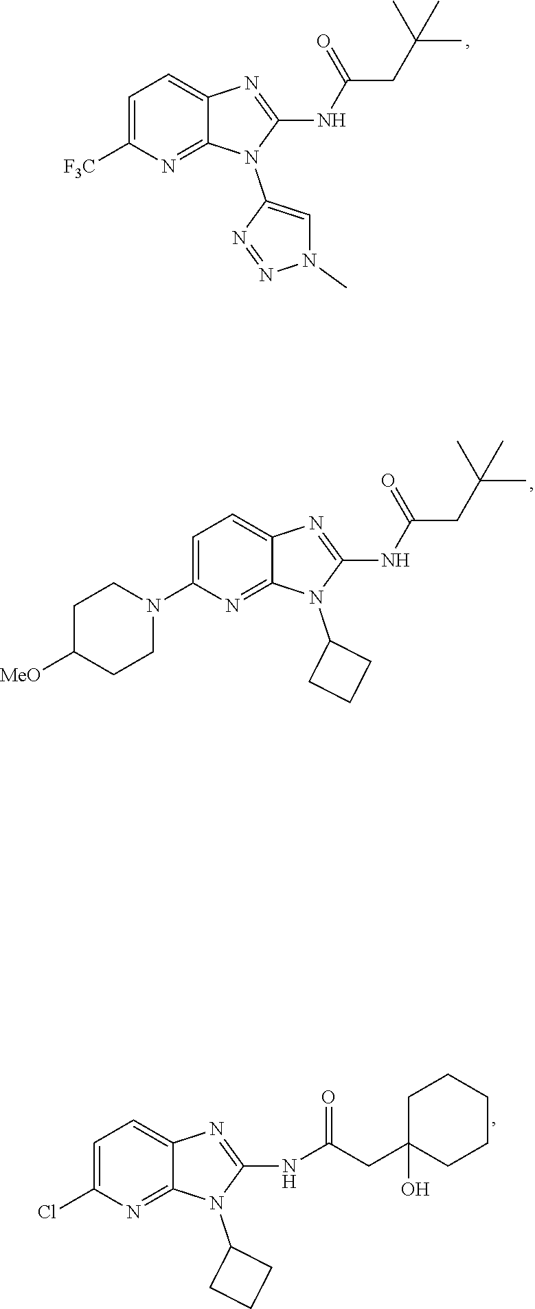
N(C1=NC2=CC=C(N3CCC([MeO])CC3)N=C2N1C1CCC1)C(CC(C)(C)C)=O.N(C1=NC2=CC=C([F3C])N=C2N1C1=CN(C)N=N1)C(CC(C)(C)C)=O.N(C1=NC2=CC=C(Cl)N=C2N1C1CCC1)C(CC1(O)CCCCC1)=O
